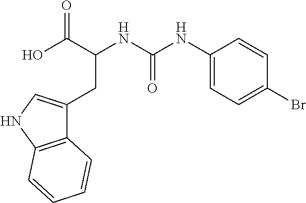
C1(CC(NC(=O)NC2=CC=C(Br)C=C2)C(O)=O)=CNC2=C1C=CC=C2
